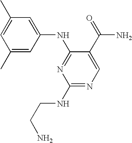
C1(C)=CC(NC2=NC(NCCN)=NC=C2C(=O)N)=CC(C)=C1
